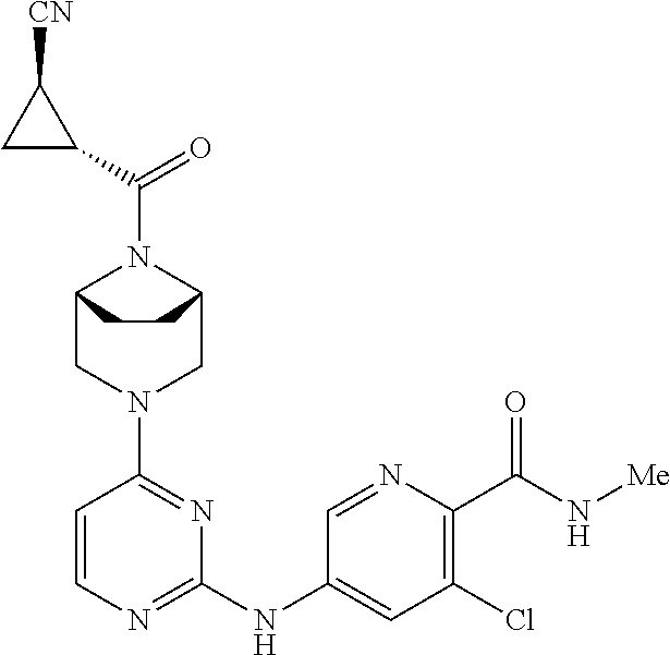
C12CN(C3=NC(NC4=CC(Cl)=C(C(N[Me])=O)N=C4)=NC=C3)CC(N1C(=O)C1C([CN])C1)CC2
